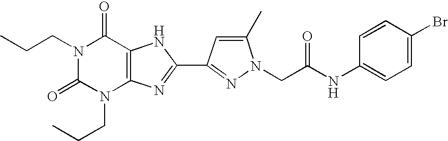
N1(CCC)C(=O)N(CCC)C2=C(C1=O)NC(C1=NN(CC(NC3=CC=C(Br)C=C3)=O)C(C)=C1)=N2
